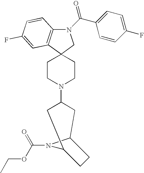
N1(C(=O)C2=CC=C(F)C=C2)C2=C(C3(C1)CCN(C1CC4N(C(OCC)=O)C(C1)CC4)CC3)C=C(F)C=C2
